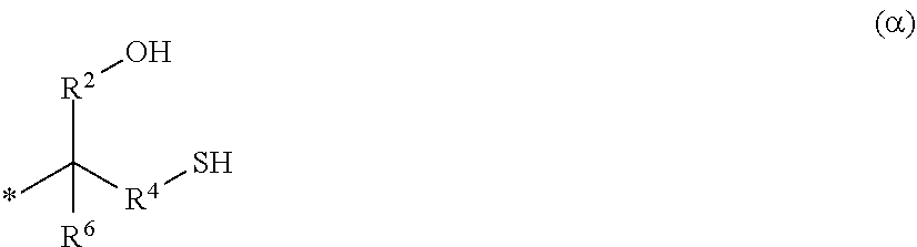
*C([R4]S)([R2]O)[R6]
